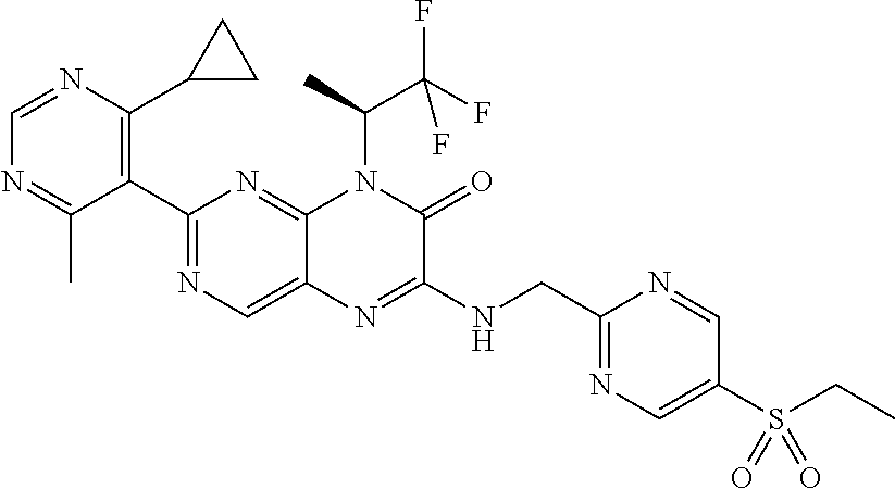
C1(C2=NC=C3C(=N2)N(C(C(F)(F)F)C)C(=O)C(NCC2=NC=C(S(CC)(=O)=O)C=N2)=N3)=C(C2CC2)N=CN=C1C
